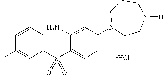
C1=CC=C(S(=O)(=O)C2=CC=C(N3CCN([H])CCC3)C=C2N)C=C1F.Cl
